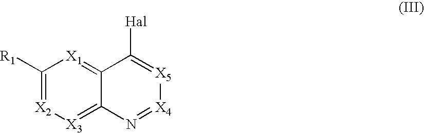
C1([R1])=[X2][X3]=C2C(=[X1]1)C([Hal])=[X5][X4]=N2
